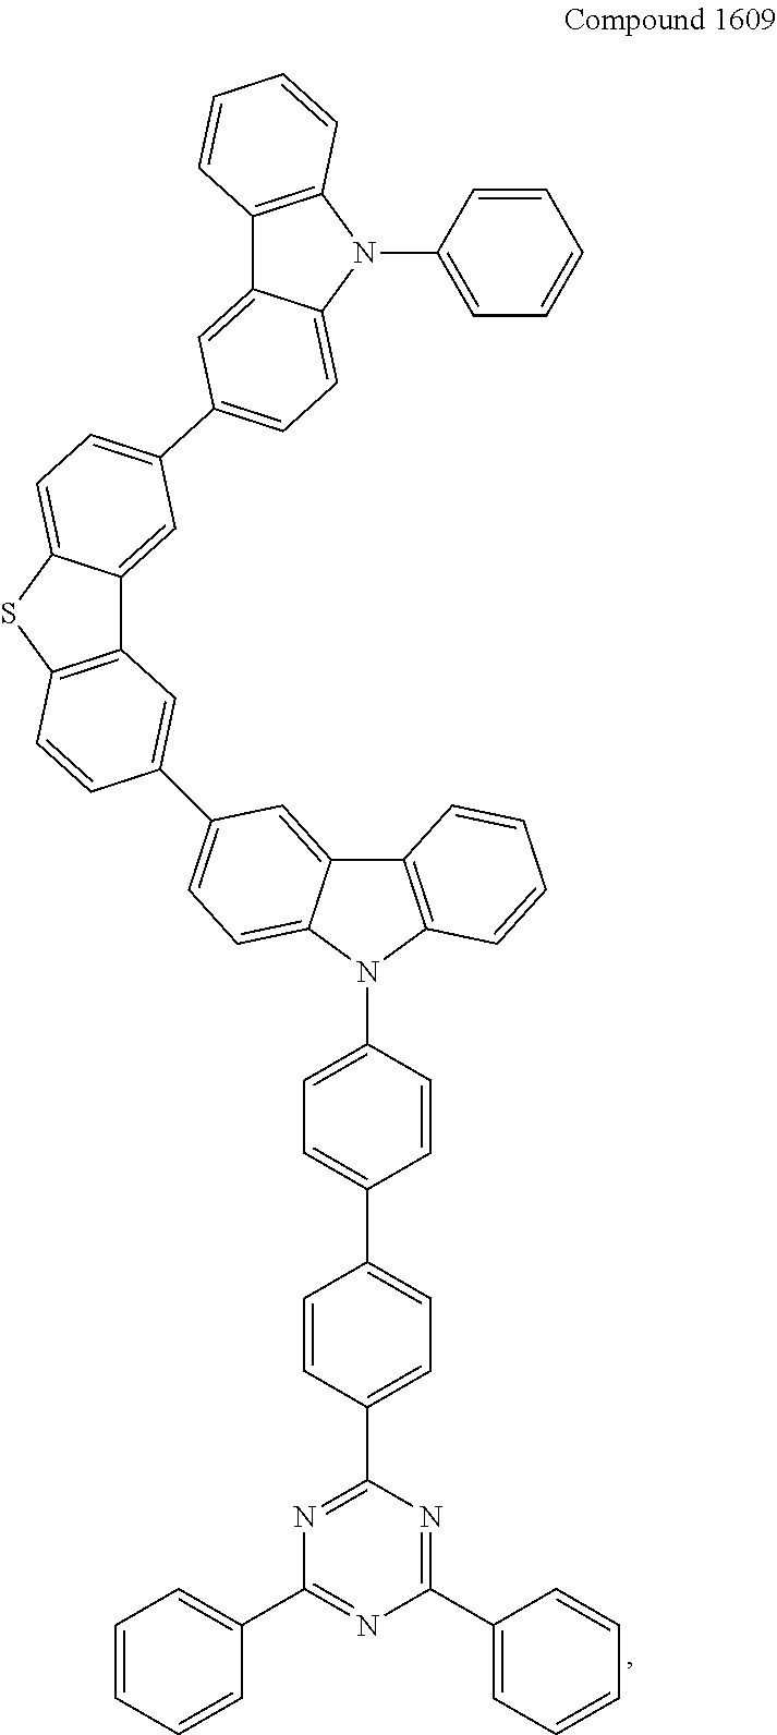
C1=CC=CC(C2=NC(C3=CC=CC=C3)=NC(C3=CC=C(C4=CC=C(N5C6=C(C7=CC(C8=CC9=C(SC%10=CC=C(C%11=CC=C%12C(=C%11)C%11=C(N%12C%12=CC=CC=C%12)C=CC=C%11)C=C9%10)C=C8)=CC=C57)C=CC=C6)C=C4)C=C3)=N2)=C1
